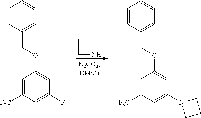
C1CNC1.C1=C([F3C])C=C(F)C=C1OCC1=CC=CC=C1.C1=C([F3C])C=C(N2CCC2)C=C1OCC1=CC=CC=C1
